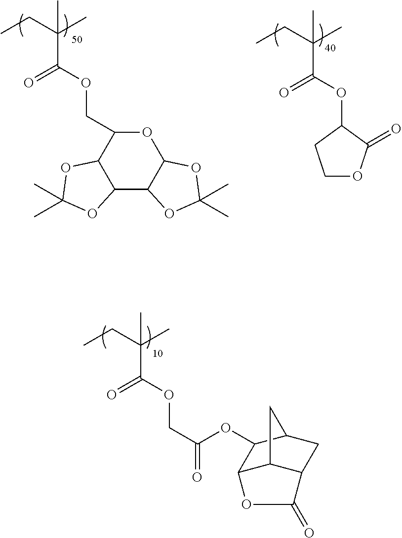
C(C(OCC(OC1C2C3C(CC1C3)C(=O)O2)=O)=O)(CC)(C)C.C(C(OC1CCOC1=O)=O)(CC)(C)C.C(C(OCC1C2C(C3C(O1)OC(C)(C)O3)OC(C)(C)O2)=O)(CC)(C)C
